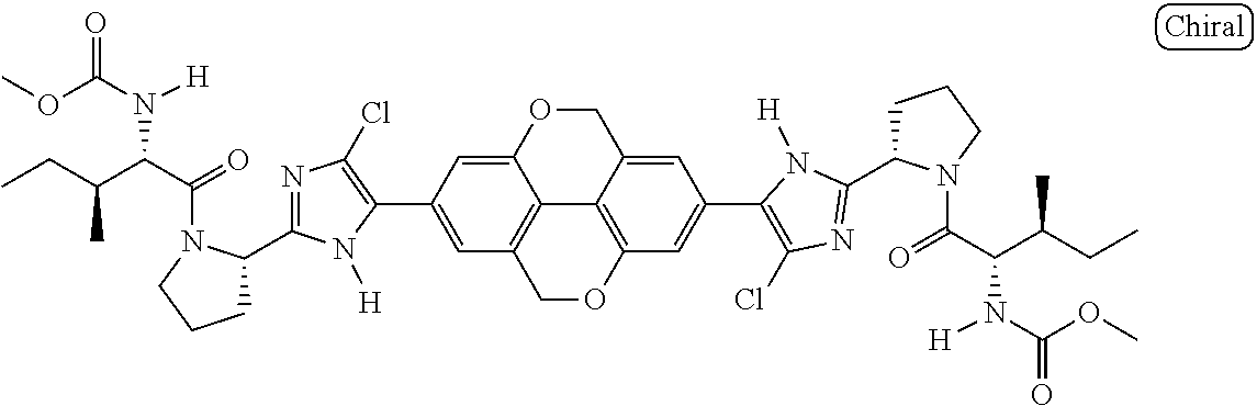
C1(C2=CC3=C4C(=C2)OCC2=CC(C5=C(Cl)N=C(C6CCCN6C(=O)C(C(CC)C)N([H])C(OC)=O)N5[H])=CC(=C42)OC3)=C(Cl)N=C(C2CCCN2C(=O)C(C(CC)C)N([H])C(OC)=O)N1[H]
